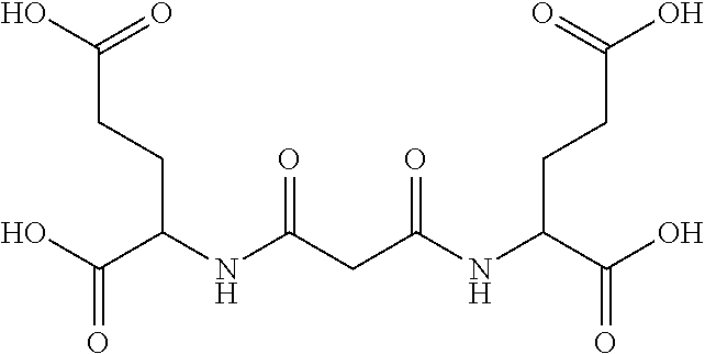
OC(C(NC(CC(NC(C(O)=O)CCC(O)=O)=O)=O)CCC(O)=O)=O
